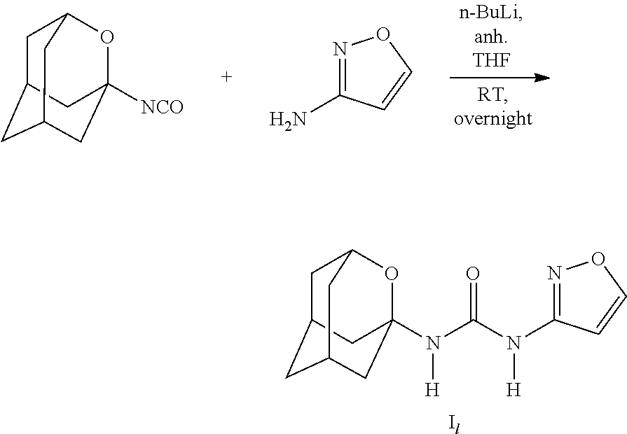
C1C2CC3CC(N(C(N(C4=NOC=C4)[H])=O)[H])(OC1C3)C2.[Il].C1C2CC3CC([NCO])(OC1C3)C2.N1=C(N)C=CO1
